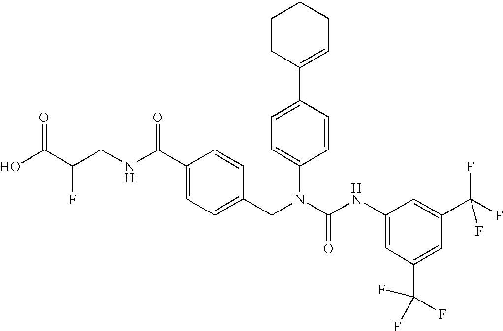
OC(C(CNC(C1=CC=C(CN(C(NC2=CC(C(F)(F)F)=CC(C(F)(F)F)=C2)=O)C2=CC=C(C3=CCCCC3)C=C2)C=C1)=O)F)=O
